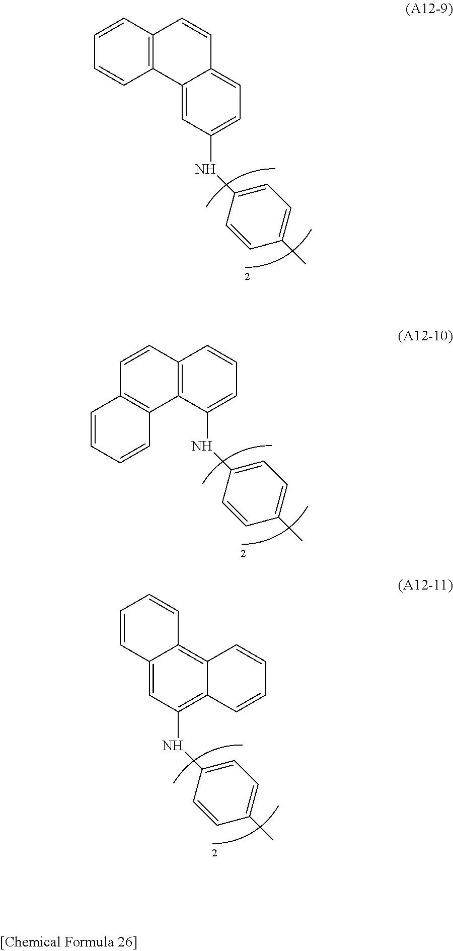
C1(NC2=CC=C(C)C=C2)=CC=C2C(=C1)C1=C(C=C2)C=CC=C1.C1(NC2=CC=C(C)C=C2)=CC=CC2=C1C1=C(C=C2)C=CC=C1.C1(NC2=CC=C(C)C=C2)=C2C(=C3C(=C1)C=CC=C3)C=CC=C2
